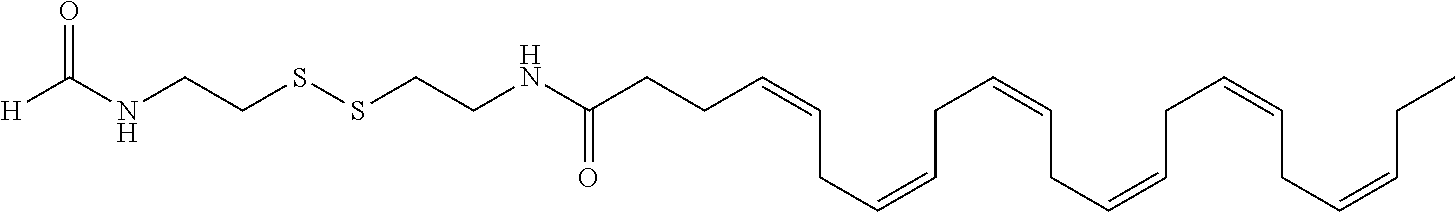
[H]C(NCCSSCCNC(CCC=CCC=CCC=CCC=CCC=CCC=CCC)=O)=O
